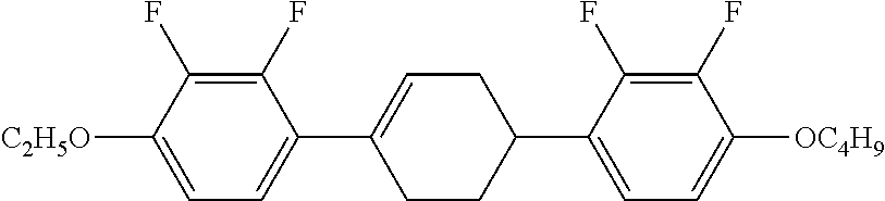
C1(F)=C(F)C([C2H5O])=CC=C1C1=CCC(C2=CC=C([OC4H9])C(F)=C2F)CC1
